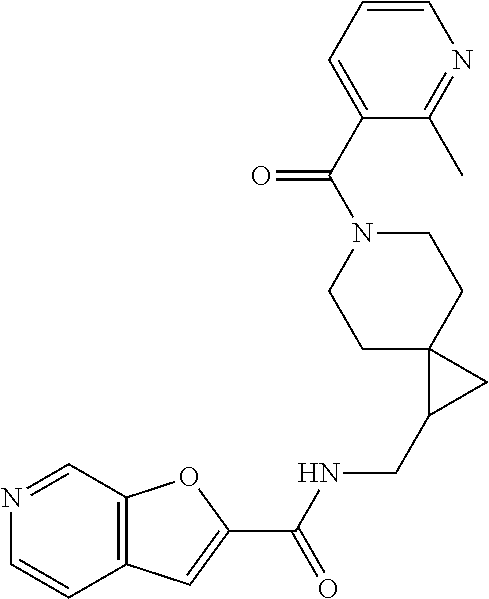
C12=C(C=C(C(NCC3CC34CCN(C(C3=CC=CN=C3C)=O)CC4)=O)O1)C=CN=C2
